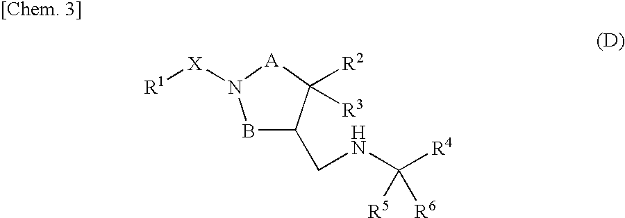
B1N([X][R1])[A]C([R2])([R3])C1CNC([R4])([R5])[R6]
